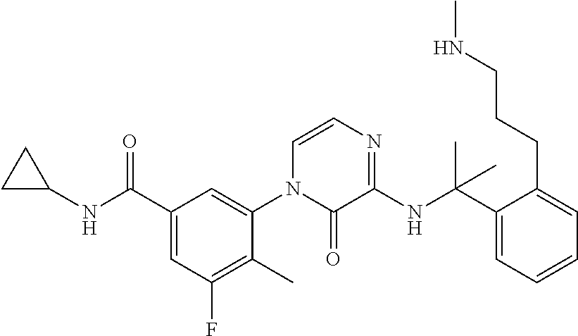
C1(NC(C2=CC(F)=C(C)C(N3C(=O)C(NC(C4=CC=CC=C4CCCNC)(C)C)=NC=C3)=C2)=O)CC1
